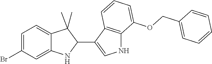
C1=C(Br)C=C2C(=C1)C(C)(C)C(C1=CNC3=C1C=CC=C3OCC1=CC=CC=C1)N2
